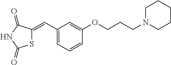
C1(C=C2SC(=O)NC2=O)=CC=CC(OCCCN2CCCCC2)=C1
